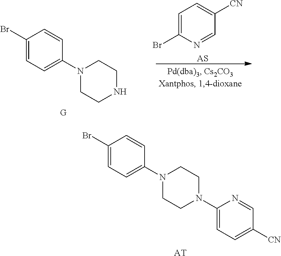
C1(Br)=CC=C(N2CCN(C3=CC=C([CN])C=N3)CC2)C=C1.[AT].C1=C(Br)N=CC([CN])=C1.[AS].C1(Br)=CC=C(N2CCNCC2)C=C1.[G]
